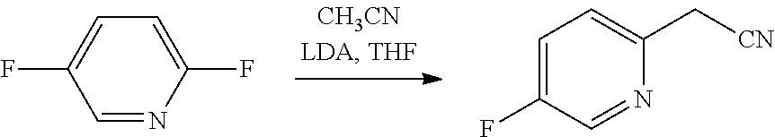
C1=NC(F)=CC=C1F.C1=C(F)C=NC(C[CN])=C1
